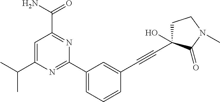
C1(C2=CC=CC(C#CC3(O)CCN(C)C3=O)=C2)=NC(C(C)C)=CC(C(N)=O)=N1
